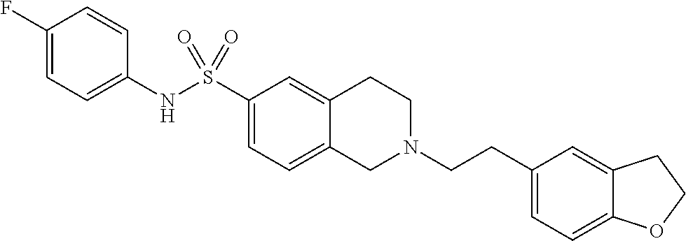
C1(F)=CC=C(NS(C2=CC=C3C(=C2)CCN(CCC2=CC=C4C(=C2)CCO4)C3)(=O)=O)C=C1
